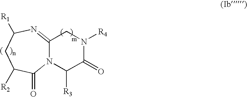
N12C(=NC([R1])CC([R2])C1=O)CN([R4])C(=O)C2[R3]
